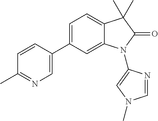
C1=C(C2=CN=C(C)C=C2)C=C2C(=C1)C(C)(C)C(=O)N2C1=CN(C)C=N1
